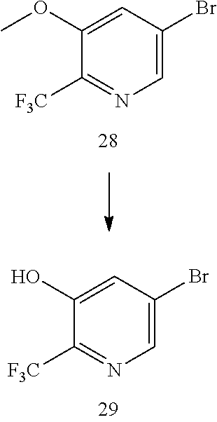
C1=C(Br)C=C(OC)C([F3C])=N1.C1=C(Br)C=C(O)C([F3C])=N1
